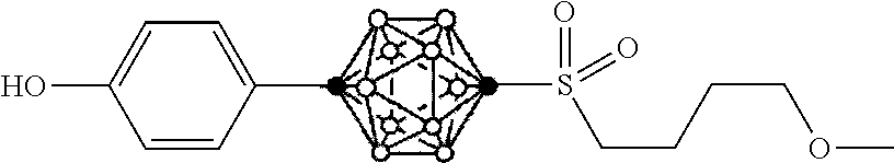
C1=CC(C)=CC=C1O.CS(CCCCOC)(=O)=O
